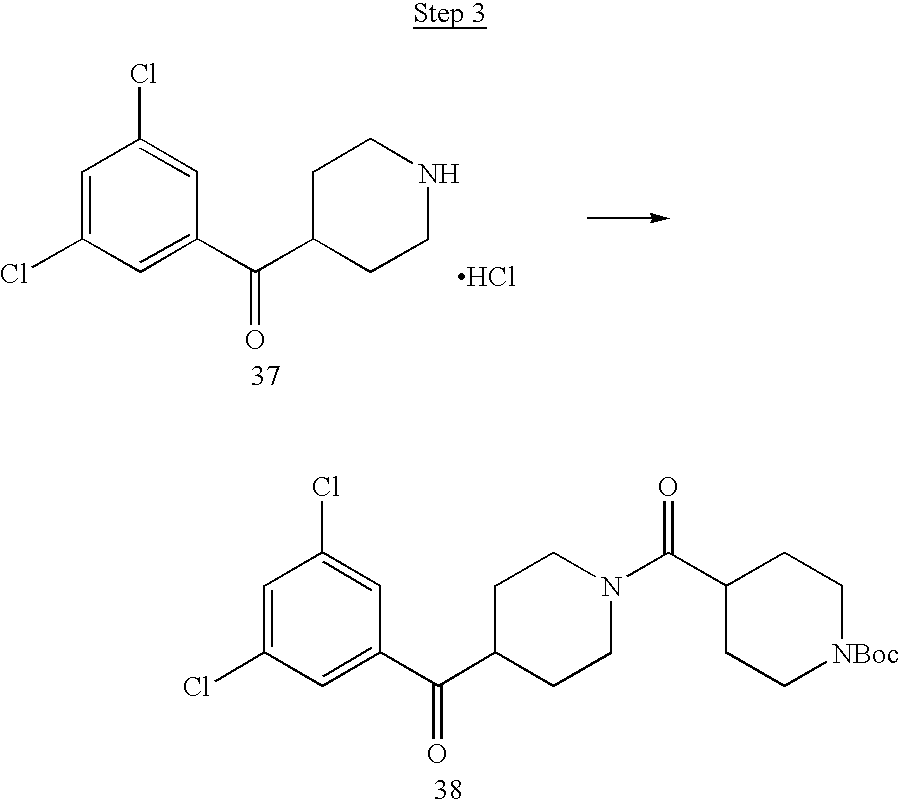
C1=C(Cl)C=C(C(C2CCNCC2)=O)C=C1Cl.Cl.C1=C(Cl)C=C(C(C2CCN(C(=O)C3CC[NBoc]CC3)CC2)=O)C=C1Cl
